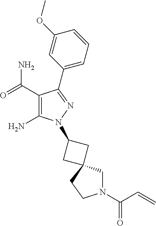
C1(C(=O)N)=C(N)N(C2CC3(C2)CN(C(C=C)=O)CC3)N=C1C1=CC=CC(OC)=C1
